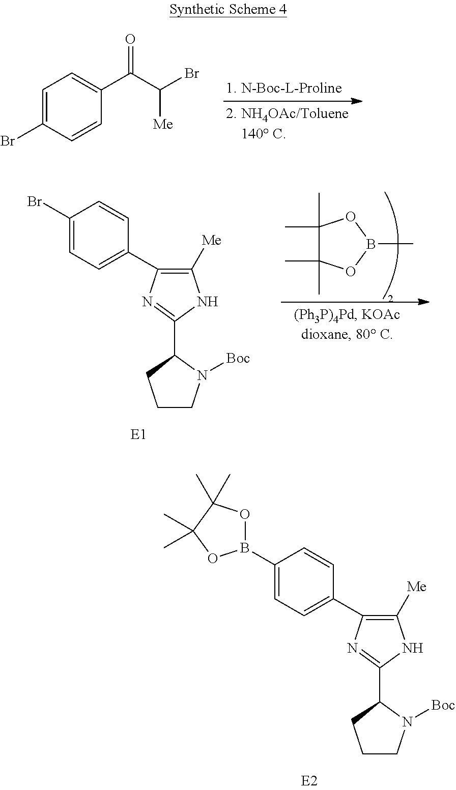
C1=C(Br)C=CC(C(C(Br)[Me])=O)=C1.C1(C)(C)C(C)(C)OB(C)O1.C1(Br)=CC=C(C2=C([Me])NC(C3CCCN3[Boc])=N2)C=C1.C1(B2OC(C)(C)C(C)(C)O2)=CC=C(C2=C([Me])NC(C3CCCN3[Boc])=N2)C=C1
